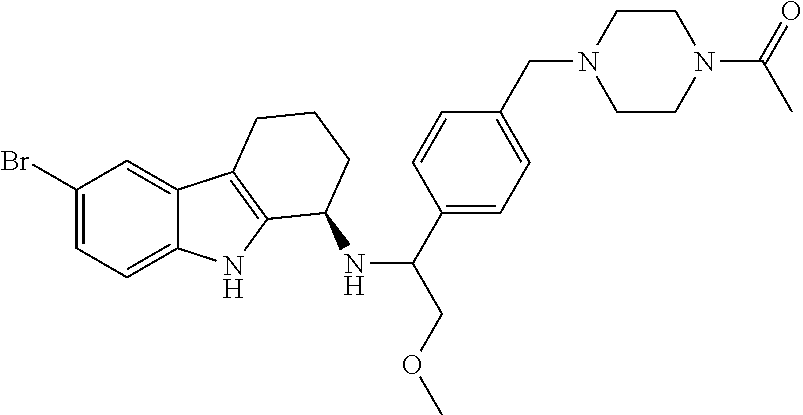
C1(Br)=CC=C2C(=C1)C1=C(N2)C(NC(C2=CC=C(CN3CCN(C(=O)C)CC3)C=C2)COC)CCC1
